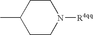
C1C(C)CCN([R4qq])C1
